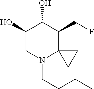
FCC1C2(N(CCCC)CC(O)C1O)CC2
